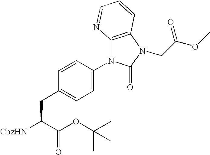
C1=CC(CC([CbzHN])C(OC(C)(C)C)=O)=CC=C1N1C2=C(N(CC(OC)=O)C1=O)C=CC=N2
